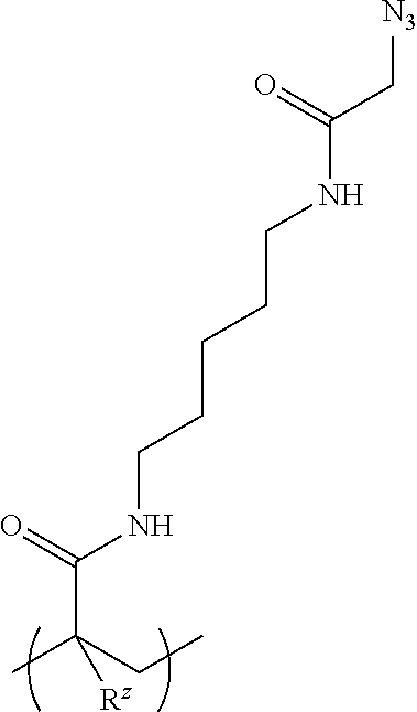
CC(CC)([Rz])C(=O)NCCCCCNC(C[N3])=O
